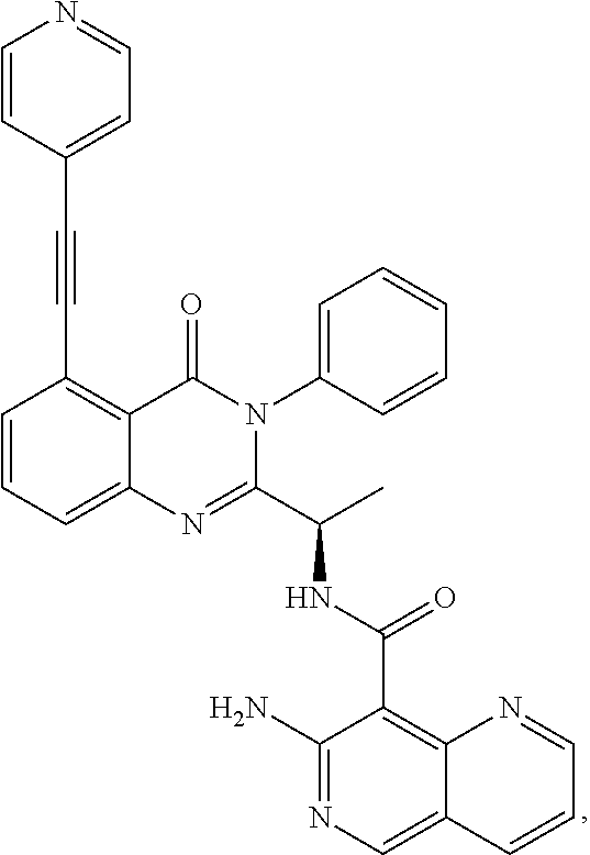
C(C1=C2C(=CC=C1)N=C(C(C)NC(C1=C3C(=CN=C1N)C=CC=N3)=O)N(C1=CC=CC=C1)C2=O)#CC1=CC=NC=C1
